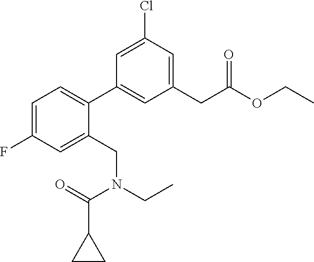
C1(C2=CC=C(F)C=C2CN(CC)C(=O)C2CC2)=CC(CC(OCC)=O)=CC(Cl)=C1
